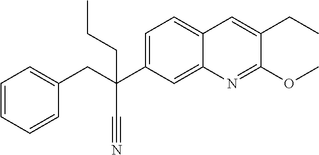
C1=C(C(C#N)(CC2=CC=CC=C2)CCC)C=C2C(=C1)C=C(CC)C(OC)=N2
